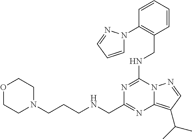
N1(C2=C(CNC3=NC(CNCCCN4CCOCC4)=NC4=C(C(C)C)C=NN43)C=CC=C2)N=CC=C1
